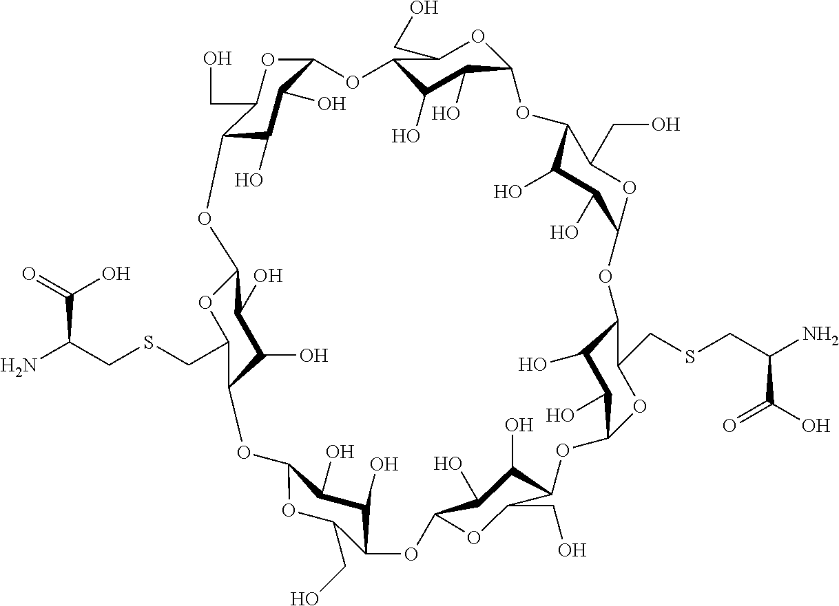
C12C(O)C(O)C(OC1CO)OC1C(O)C(O)C(OC1CO)OC1C(O)C(O)C(OC1CO)OC1C(O)C(O)C(OC1CSCC(N)C(O)=O)OC1C(CO)OC(C(O)C1O)OC1C(CO)OC(C(O)C1O)OC1C(CSCC(N)C(=O)O)OC(O2)C(O)C1O
